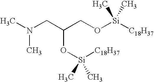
CN(CC(CO[Si]([C18H37])(C)C)O[Si]([C18H37])(C)C)C
